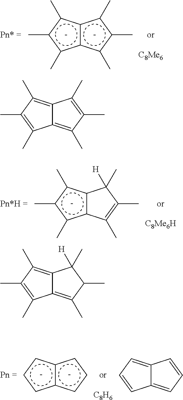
c12c(c(C)c(C)c1C)c(C)c(C)c2C.c12c(c(C)c(C)c1C)C(C)([H])C(C)=C2C.[C8H6].c12c(ccc1)ccc2.C12=CC=CC1=CC=C2.C12=C(C)C(C)=C(C)C1=C(C)C(C)=C2C.C12=C(C)C(C)C(C)([H])C1=C(C)C(C)=C2C
